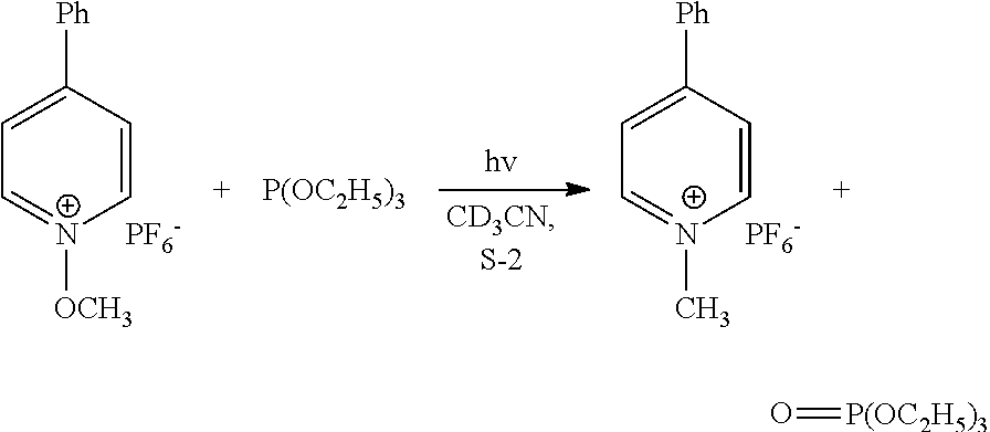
C1=[N+]([OCH3])C=CC([Ph])=C1.[PF6-].C1=[N+](C)C=CC([Ph])=C1.[PF6-].[P(OC2H5)3].O=[P(OC2H5)3]
